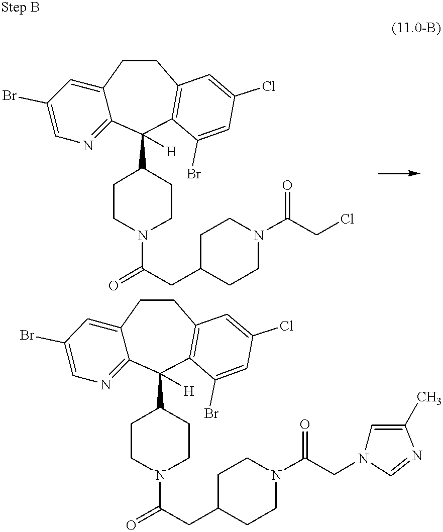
C12=CC(Br)=CN=C1C(C1CCN(C(=O)CC3CCN(C(CCl)=O)CC3)CC1)([H])C1=C(CC2)C=C(Cl)C=C1Br.C12=CC(Br)=CN=C1C(C1CCN(C(=O)CC3CCN(C(CN4C=C(C)N=C4)=O)CC3)CC1)([H])C1=C(CC2)C=C(Cl)C=C1Br
